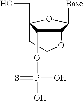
C1COC2C([Base])OC1(CO)C2OP(O)(O)=S
